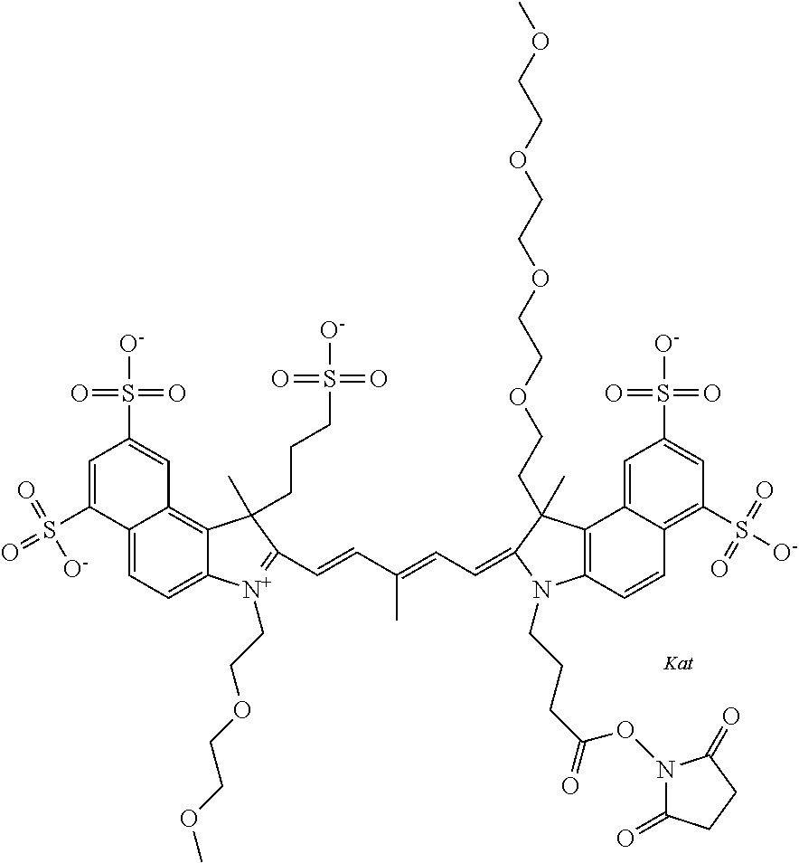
C12=CC=C3C(=C1C=C(S([O-])(=O)=O)C=C2S(=O)(=O)[O-])C(C)(CCCS([O-])(=O)=O)C(C=CC(=CC=C1N(CCCC(=O)ON2C(=O)CCC2=O)C2=C(C4=CC(S([O-])(=O)=O)=CC(S(=O)(=O)[O-])=C4C=C2)C1(C)CCOCCOCCOCCOC)C)=[N+]3CCOCCOC
